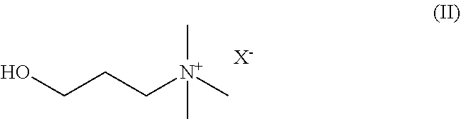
[X-].C(C[N+](C)(C)C)CO
